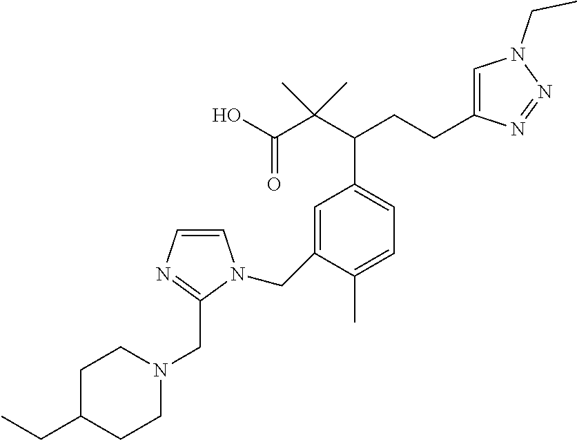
C1=C(CN2C=CN=C2CN2CCC(CC)CC2)C(C)=CC=C1C(C(C(O)=O)(C)C)CCC1=CN(CC)N=N1
